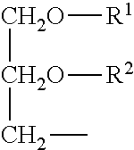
[CH2O]([CH2O]([R2])CC)[R1]
